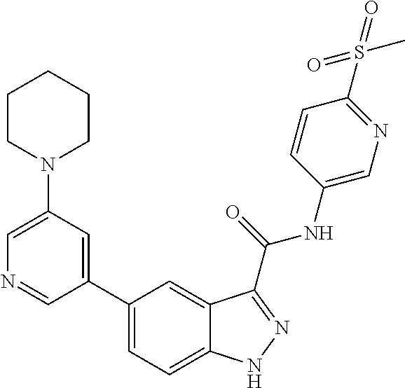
C1(N2CCCCC2)=CN=CC(C2=CC=C3C(=C2)C(C(NC2=CN=C(S(=O)(=O)C)C=C2)=O)=NN3)=C1
